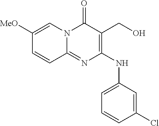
C1=CC(Cl)=CC(NC2=C(CO)C(=O)N3C(=N2)C=CC([MeO])=C3)=C1
